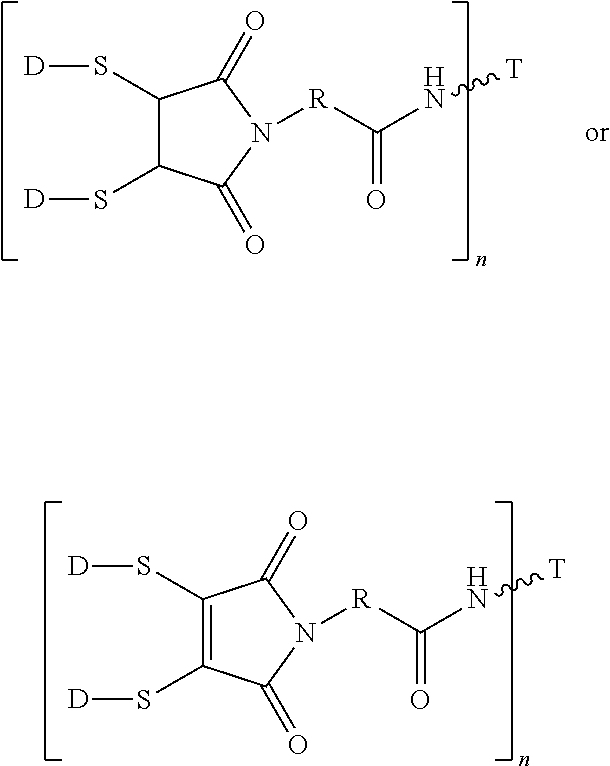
C1(S[D])C(S[D])C(=O)N([R]C(=O)N[T])C1=O.C1(S[D])=C(S[D])C(=O)N([R]C(=O)N[T])C1=O
